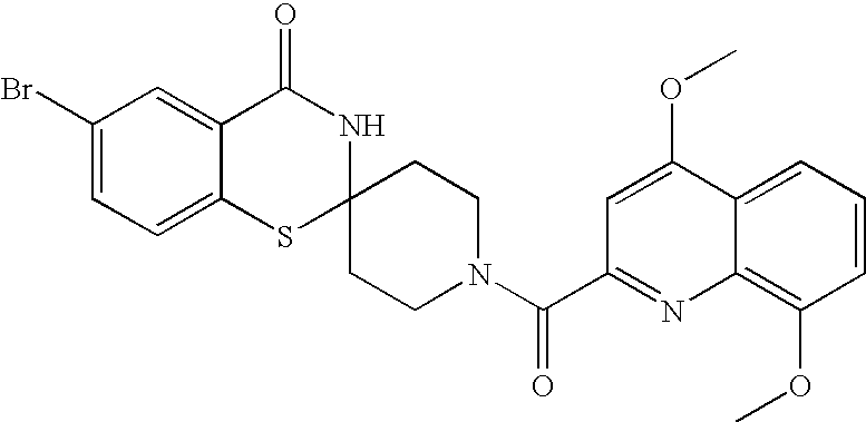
C1(Br)=CC=C2C(=C1)C(=O)NC1(S2)CCN(C(=O)C2=NC3=C(OC)C=CC=C3C(OC)=C2)CC1
